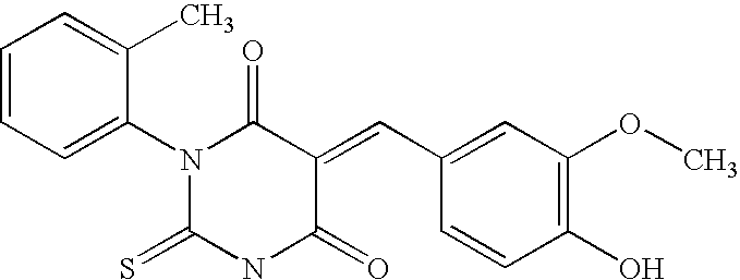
S=C1NC(=O)C(=CC2=CC(OC)=C(O)C=C2)C(=O)N1C1=CC=CC=C1C
